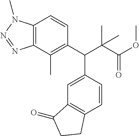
CC1=C(C(C2=CC3=C(C=C2)CCC3=O)C(C(OC)=O)(C)C)C=CC2=C1N=NN2C
